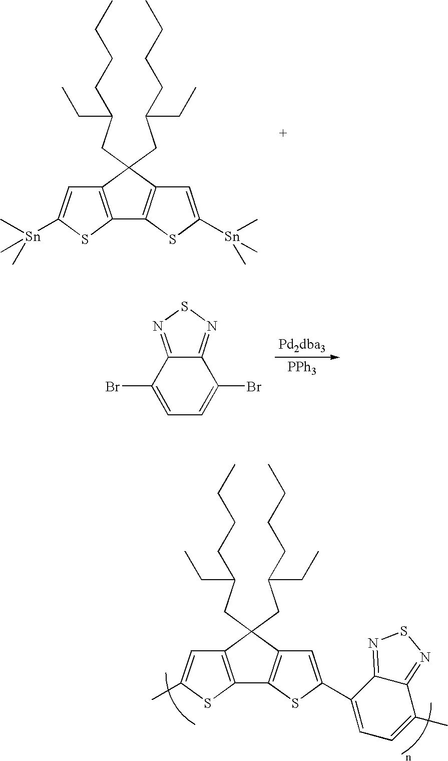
C1=C(Br)C2=NSN=C2C(Br)=C1.[PPh3].C12=C(C(CC(CC)CCCC)(CC(CC)CCCC)C3=C1SC(C1=CC=C(C)C4=NSN=C14)=C3)C=C(C)S2.C12=C(C3=C(C1(CC(CC)CCCC)CC(CC)CCCC)C=C([Sn](C)(C)C)S3)SC([Sn](C)(C)C)=C2
